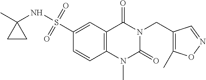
C1(S(NC2(C)CC2)(=O)=O)=CC2=C(C=C1)N(C)C(=O)N(CC1=C(C)ON=C1)C2=O
